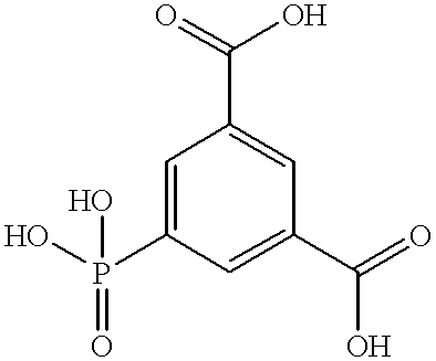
C1=C(P(O)(=O)O)C=C(C(=O)O)C=C1C(=O)O
